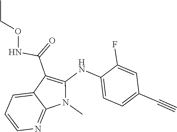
N(C(C1=C(NC2=CC=C(C#C)C=C2F)N(C)C2=NC=CC=C12)=O)OCC
